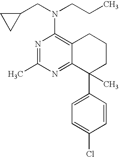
N1=C(C)N=C2C(=C1N(CC1CC1)CCC)CCCC2(C1=CC=C(Cl)C=C1)C
